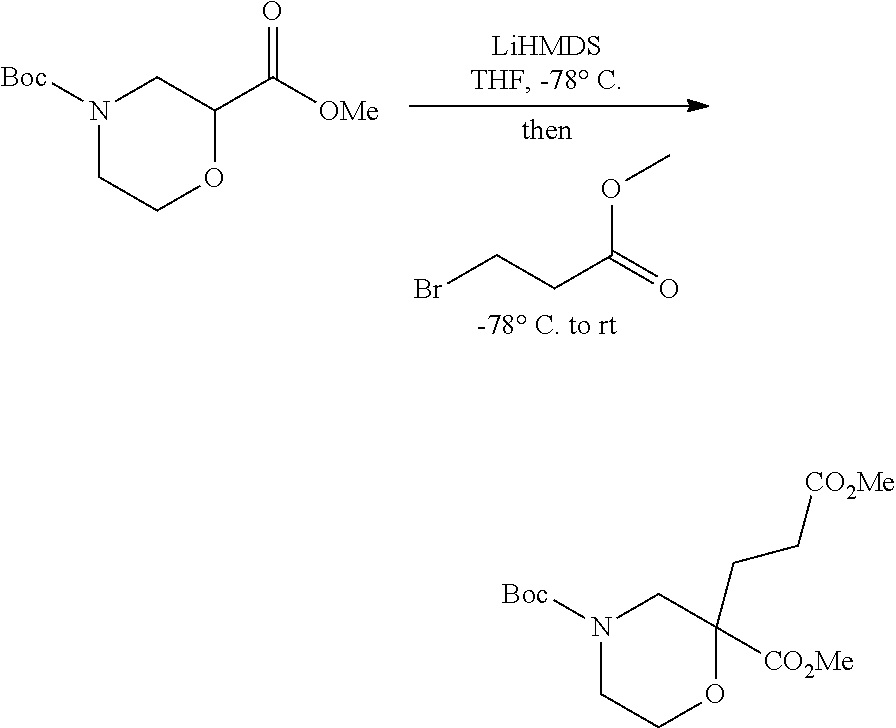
BrCCC(=O)OC.C1COC(C([OMe])=O)CN1[Boc].C1COC(CC[CO2Me])([CO2Me])CN1[Boc]
